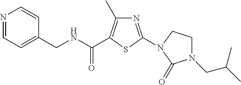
N1=CC=C(CNC(=O)C2=C(C)N=C(N3CCN(CC(C)C)C3=O)S2)C=C1
